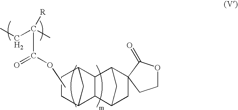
C1C2CC(C1)C1C2C2CC3(C1C2)C(=O)OCC3.COC(C(C)(CC)[R])=O
